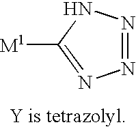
N1=NNC([M1])=N1
